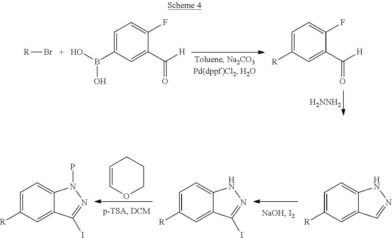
[R]Br.C1=C(B(O)O)C=C(C([H])=O)C(F)=C1.C1=C([R])C=C(C([H])=O)C(F)=C1.[H2NNH2].C1=COCCC1.C1=C([R])C=C2C(=C1)N(P)N=C2I.C1=C([R])C=C2C(=C1)NN=C2I.C1=C([R])C=C2C(=C1)NN=C2
